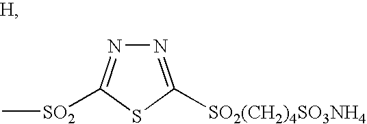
C[SO2]C1=NN=C([SO2(CH2)4SO3NH4])S1
